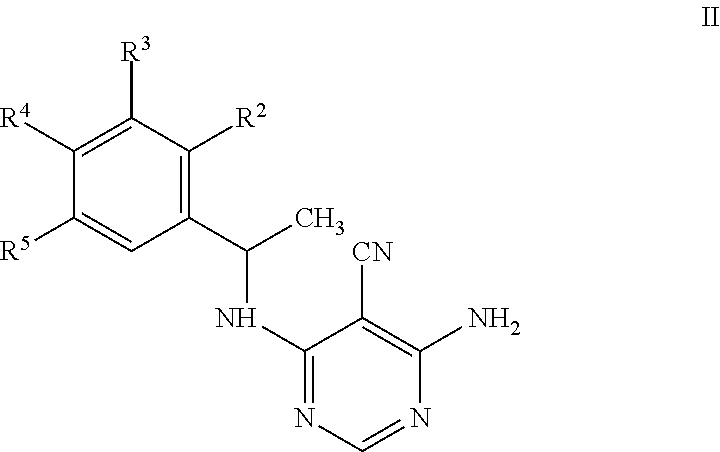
C1([R5])=CC(C(C)NC2=NC=NC(N)=C2[CN])=C([R2])C([R3])=C1[R4]
